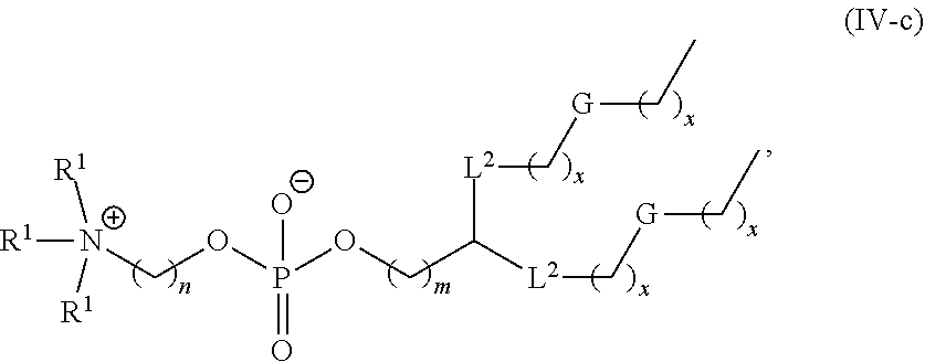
[R1][N+]([R1])([R1])COP([O-])(OCC([L2]C[G]CC)[L2]C[G]CC)=O
